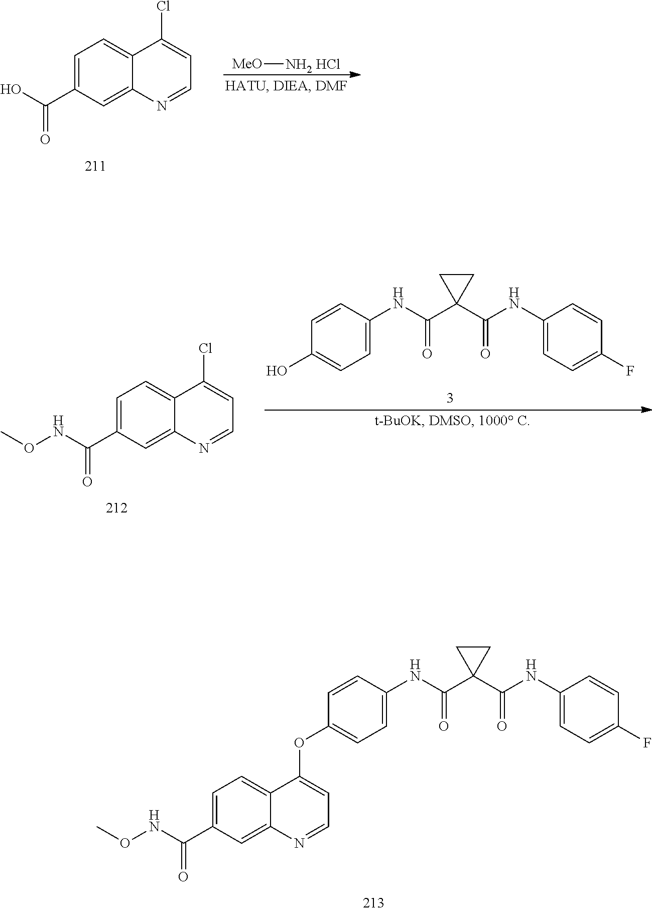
C1=C(C(O)=O)C=C2C(=C1)C(Cl)=CC=N2.[MeO][NH2 HCl].C1=CC(NC(=O)C2(C(=O)NC3=CC=C(F)C=C3)CC2)=CC=C1O.C1=C(C(NOC)=O)C=C2C(=C1)C(Cl)=CC=N2.C1=CC(NC(=O)C2(C(=O)NC3=CC=C(F)C=C3)CC2)=CC=C1OC1=CC=NC2=CC(C(NOC)=O)=CC=C21
